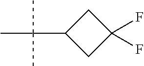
C1(C(C)(C)C)CC(F)(F)C1
